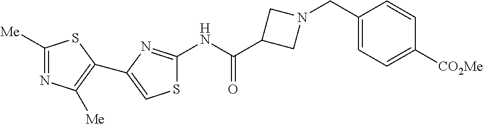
C1([Me])=NC([Me])=C(C2=CSC(NC(C3CN(CC4=CC=C([CO2Me])C=C4)C3)=O)=N2)S1
